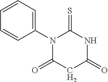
C1(N2C(=O)CC(=O)NC2=S)=CC=CC=C1
